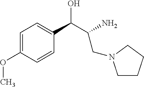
C1=C(OC)C=CC(C(C(N)CN2CCCC2)O)=C1
